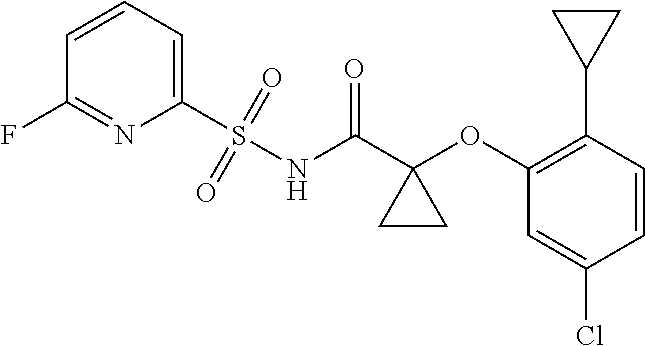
C1=CC=C(S(NC(C2(OC3=C(C4CC4)C=CC(Cl)=C3)CC2)=O)(=O)=O)N=C1F
